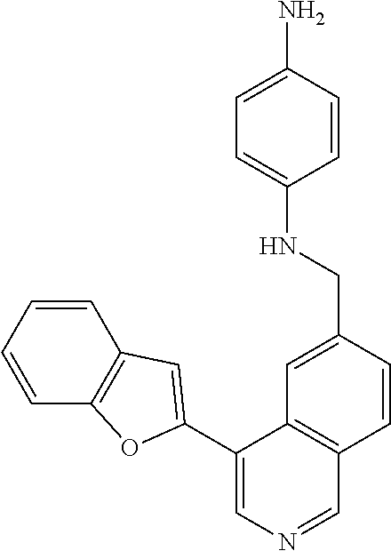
C1(C2=CC3=C(C=CC=C3)O2)=CN=CC2=C1C=C(CNC1=CC=C(N)C=C1)C=C2
